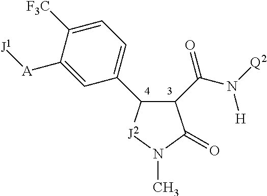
C1(C(N([Q2])[H])=O)C(C2=CC=C([F3C])C([A][J1])=C2)[J2]N(C)C1=O
